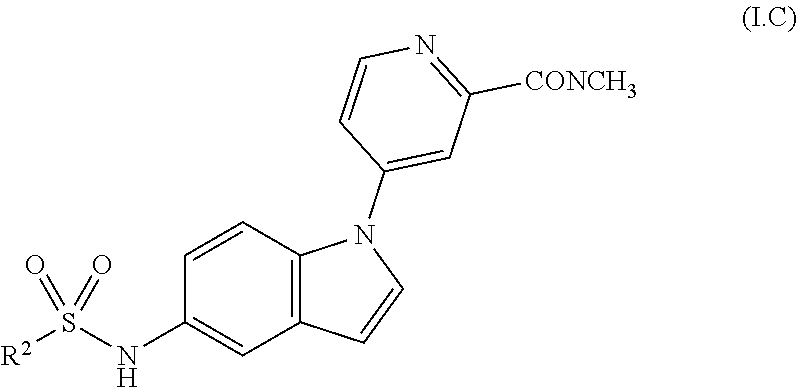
C1(NS([R2])(=O)=O)=CC2=C(C=C1)N(C1=CC([CONCH3])=NC=C1)C=C2
